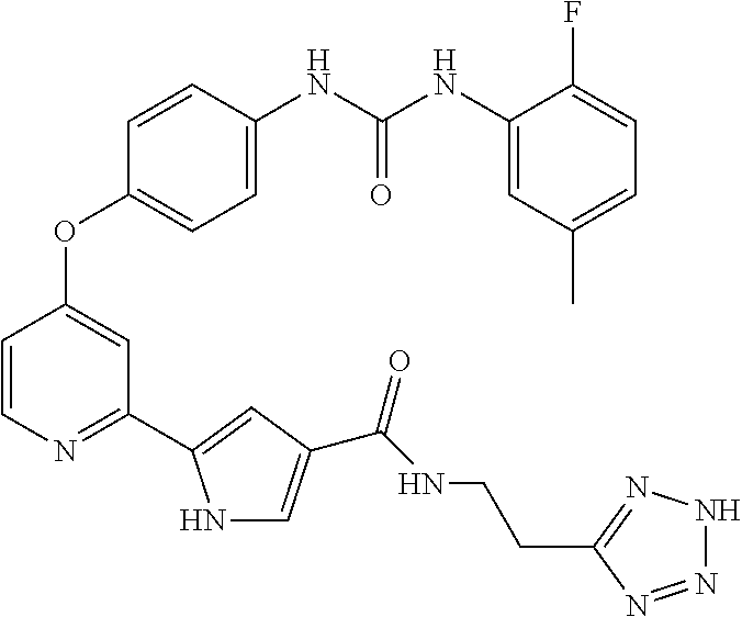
C1=C(NC(NC2=CC(C)=CC=C2F)=O)C=CC(OC2=CC(C3=CC(C(NCCC4=NNN=N4)=O)=CN3)=NC=C2)=C1
